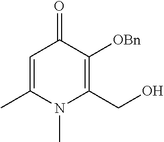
C1=C(C)N(C)C(CO)=C([OBn])C1=O
